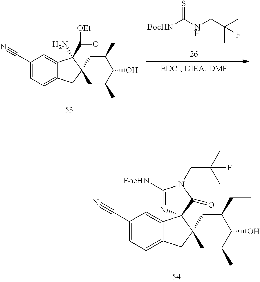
C1(C#N)=CC=C2C(=C1)C(C([OEt])=O)(N)C1(C2)CC(C)C(O)C(CC)C1.[BocHN]C(NCC(C)(C)F)=S.C1(C#N)=CC=C2C(=C1)C1(C3(C2)CC(C)C(O)C(CC)C3)N=C([BocHN])N(CC(C)(C)F)C1=O
